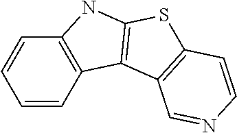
C1=CC2=C(C=C1)NC1=C2C2=C(S1)C=CN=C2
